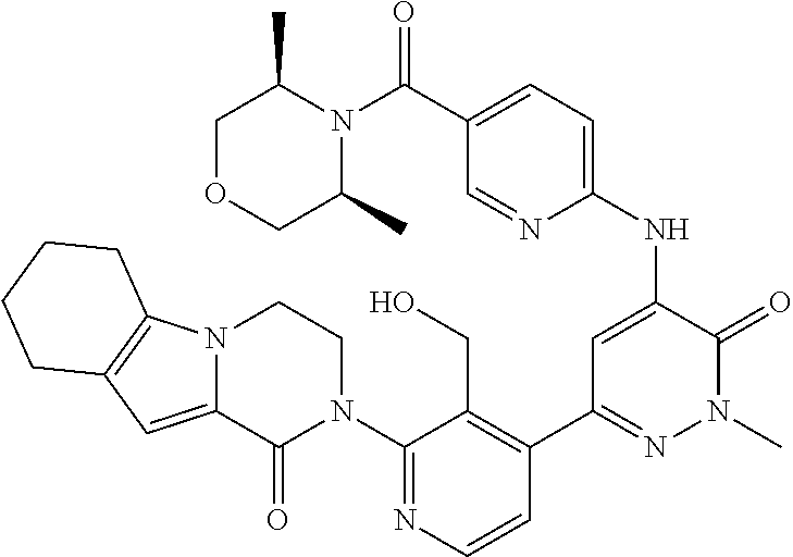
C1(N2CCN3C(=CC4=C3CCCC4)C2=O)=NC=CC(C2=NN(C)C(=O)C(NC3=CC=C(C(N4C(C)COCC4C)=O)C=N3)=C2)=C1CO
